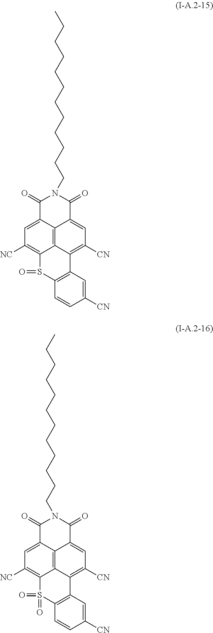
C(N1C(=O)C2=CC([NC])=C3C4=C2C(=CC([CN])=C4C2=C(C=CC([CN])=C2)S3(=O)=O)C1=O)CCCCCCCCCCC.C12=CC([NC])=C3C4=C1C(=CC([CN])=C4C1=C(C=CC([CN])=C1)S3=O)C(=O)N(CCCCCCCCCCCC)C2=O
